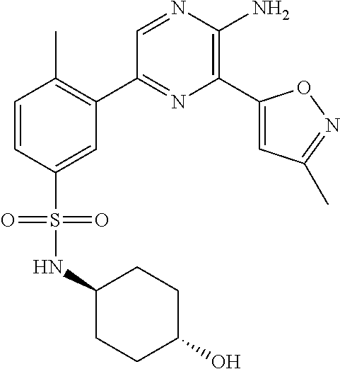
C1(C2=C(C)C=CC(S(=O)(=O)NC3CCC(O)CC3)=C2)=NC(C2=CC(C)=NO2)=C(N)N=C1
